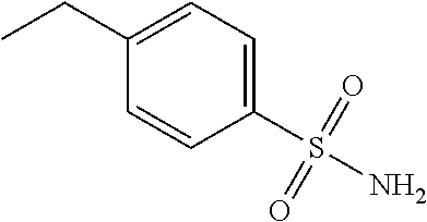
C1(CC)=CC=C(S(N)(=O)=O)C=C1
